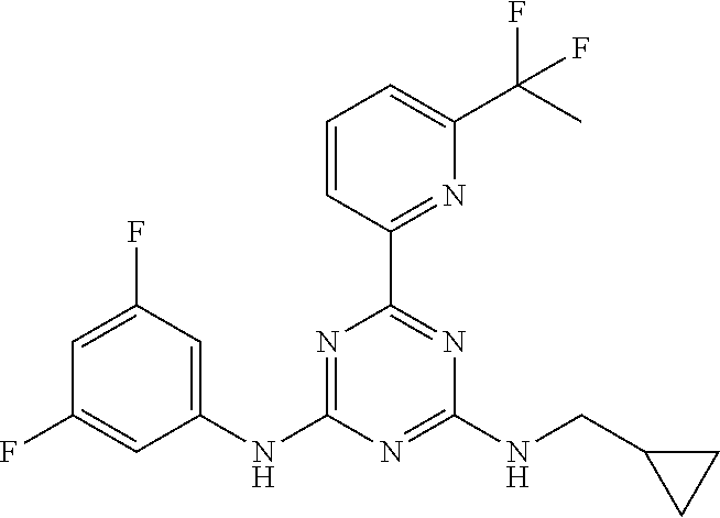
C1(NC2=CC(F)=CC(F)=C2)=NC(C2=NC(C(C)(F)F)=CC=C2)=NC(NCC2CC2)=N1
